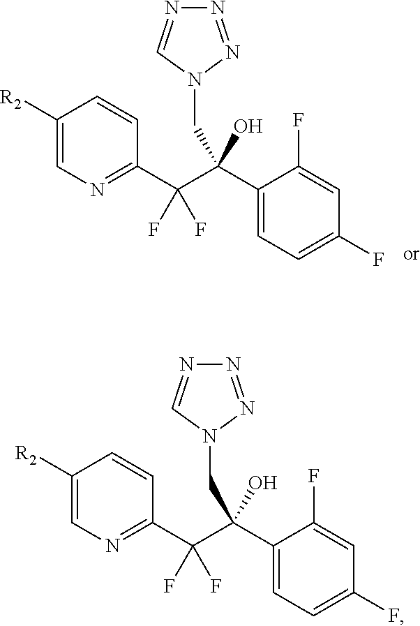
[R2]C1=CN=C(C(C(C2=CC=C(F)C=C2F)(CN2N=NN=C2)O)(F)F)C=C1.[R2]C1=CN=C(C(C(C2=CC=C(F)C=C2F)(CN2N=NN=C2)O)(F)F)C=C1
